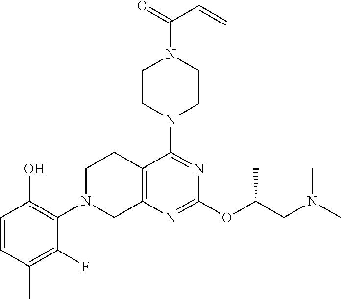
C1=CC(C)=C(F)C(N2CC3=C(CC2)C(N2CCN(C(=O)C=C)CC2)=NC(OC(CN(C)C)C)=N3)=C1O
